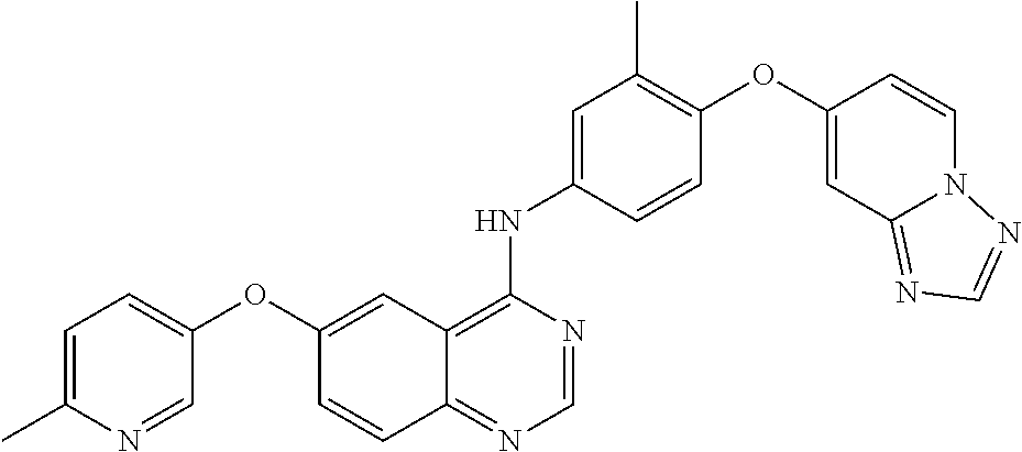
C12=NC=NC(NC3=CC(C)=C(OC4=CC5=NC=NN5C=C4)C=C3)=C1C=C(OC1=CC=C(C)N=C1)C=C2
